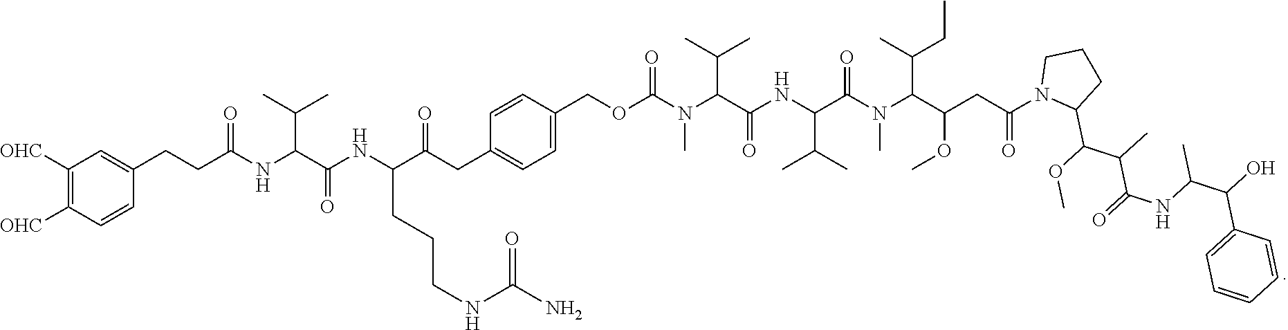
C1([OHC])=C([OHC])C=CC(CCC(NC(C(NC(C(CC2=CC=C(COC(N(C(C(NC(C(N(C(C(CC)C)C(OC)CC(=O)N3C(C(C(C(NC(C(C4=CC=CC=C4)O)C)=O)C)OC)CCC3)C)=O)C(C)C)=O)C(C)C)C)=O)C=C2)=O)CCCNC(=O)N)=O)C(C)C)=O)=C1
